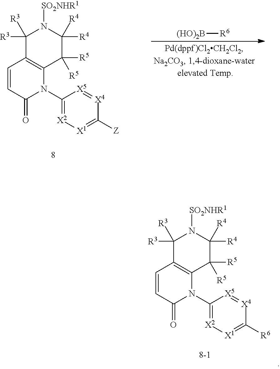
C1([R3])([R3])C2=C(C([R5])([R5])C([R4])([R4])N1[SO2NHR1])N(C1=[X2][X1]=C([Z])[X4]=[X5]1)C(=O)C=C2.[(HO)2B][R6].C1([R3])([R3])C2=C(C([R5])([R5])C([R4])([R4])N1[SO2NHR1])N(C1=[X2][X1]=C([R6])[X4]=[X5]1)C(=O)C=C2
